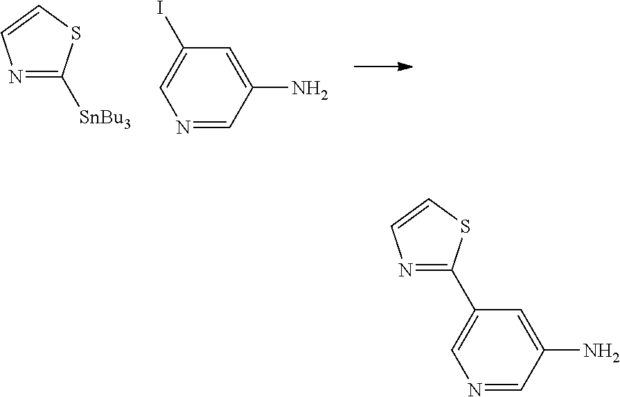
[SnBu3]C1=NC=CS1.NC1=CC(I)=CN=C1.NC1=CC(C2=NC=CS2)=CN=C1
